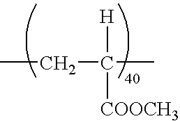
CCC([H])(C)[COOCH3]
